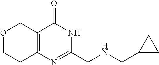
O1CCC2=C(C1)C(=O)NC(CNCC1CC1)=N2
